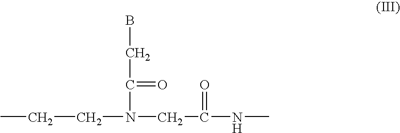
BCC(=O)N(CC(NC)=O)CCC
